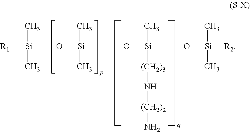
[R1][Si](O[Si](O[Si](O[Si]([R2])(C)C)(C)[(CH2)3]N[(CH2)2]N)(C)C)(C)C
